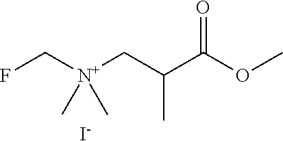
FC[N+](CC(C(OC)=O)C)(C)C.[I-]
